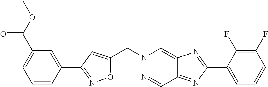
C(N1N=CC2=NC(C3=CC=CC(F)=C3F)=NC2=C1)C1=CC(C2=CC(C(OC)=O)=CC=C2)=NO1
